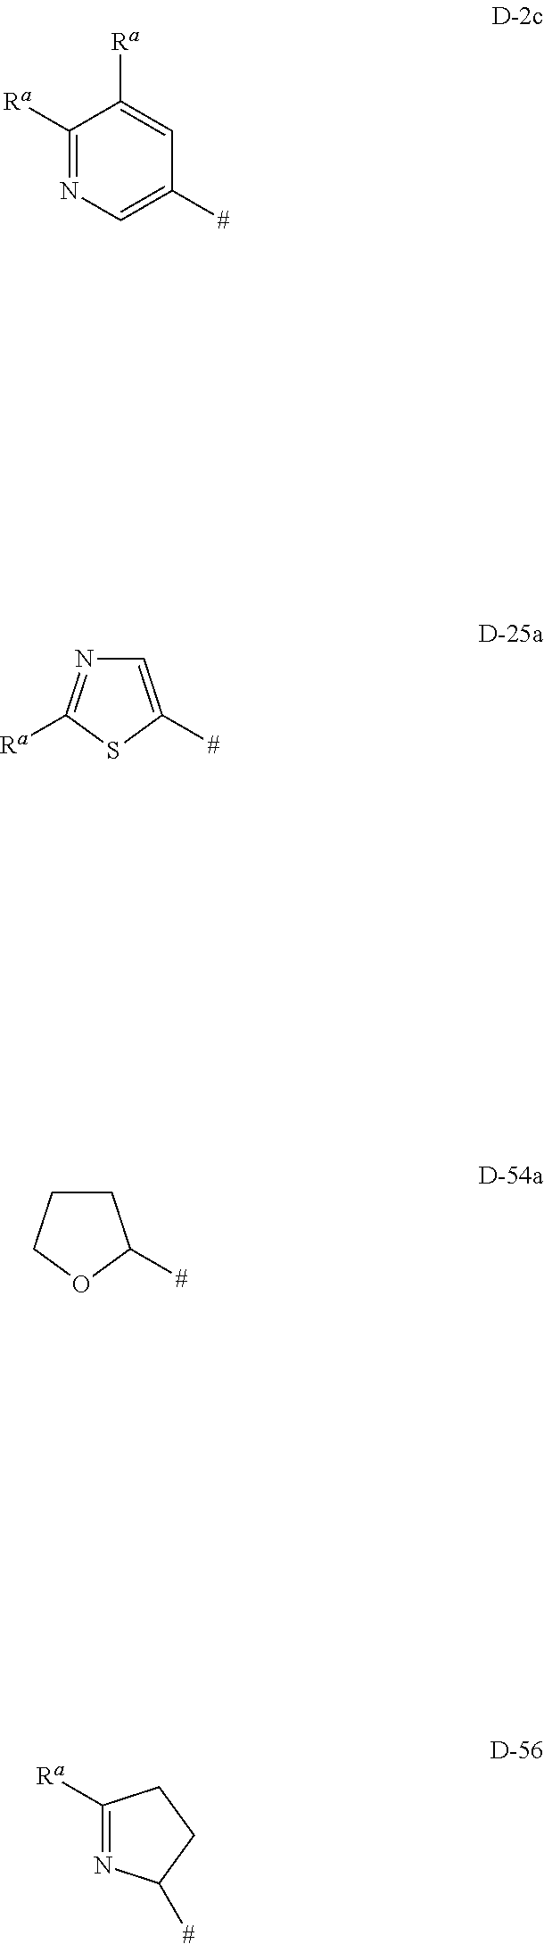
C1([Ra])=NC=C([#])C=C1[Ra].C1=C([#])SC([Ra])=N1.C1CCOC1[#].C1([Ra])=NC([#])CC1
